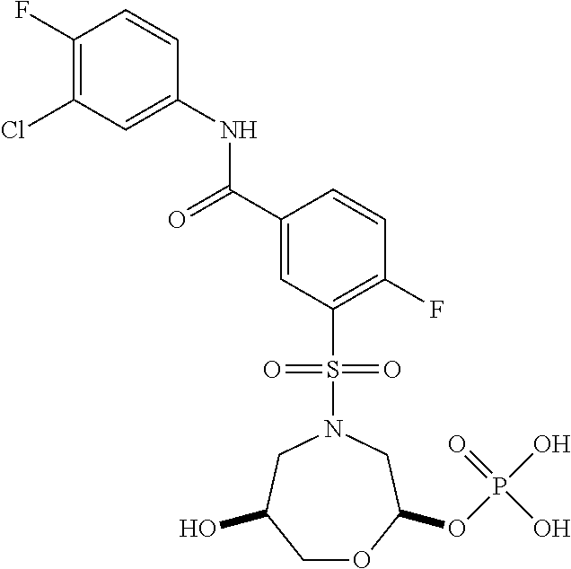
C1(F)=C(Cl)C=C(NC(C2=CC(S(N3CC(O)COC(OP(O)(=O)O)C3)(=O)=O)=C(F)C=C2)=O)C=C1
